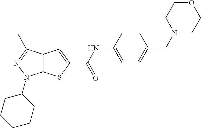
C12=C(C(C)=NN1C1CCCCC1)C=C(C(=O)NC1=CC=C(CN3CCOCC3)C=C1)S2
